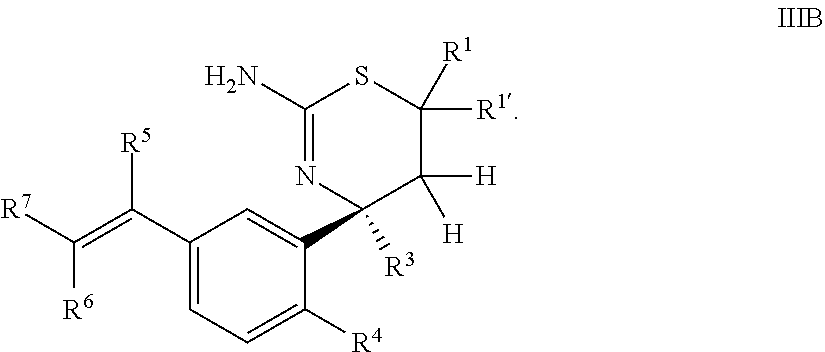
C1(C(=C([R7])[R6])[R5])=CC=C([R4])C(C2([R3])N=C(N)SC([R1])([R1])C2([H])[H])=C1
